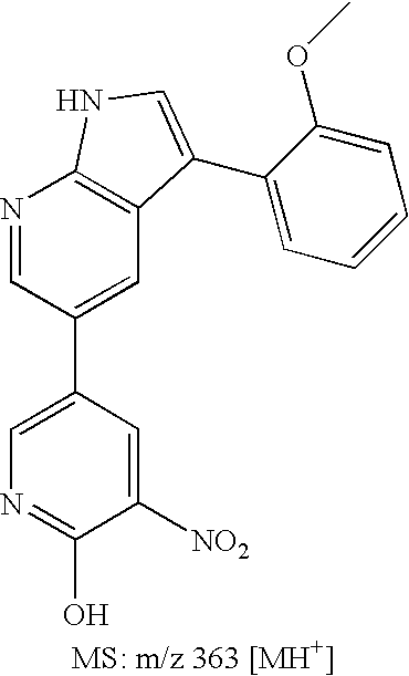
C1=C(C2=CC3=C(N=C2)NC=C3C2=CC=CC=C2OC)C=C([NO2])C(O)=N1
